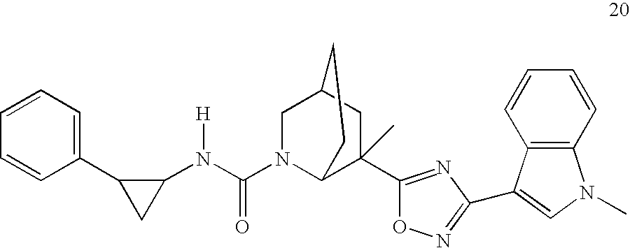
C1=CC=C(C2C(N(C(N3C4C(C5=NC(C6=CN(C)C7=C6C=CC=C7)=NO5)(C)CC(C3)CC4)=O)[H])C2)C=C1
